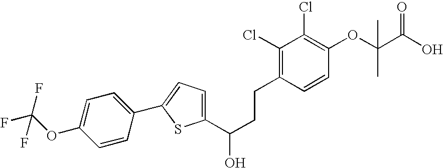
C1(C(CCC2=C(Cl)C(Cl)=C(OC(C(O)=O)(C)C)C=C2)O)=CC=C(C2=CC=C(OC(F)(F)F)C=C2)S1
